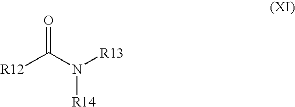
[R12]C(N([R13])[R14])=O
